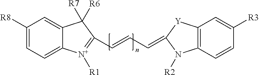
C1([R8])=CC=C2C(=C1)C([R7])([R6])C(C=CC=C1[Y]C3=C(N1[R2])C=CC([R3])=C3)=[N+]2[R1]
